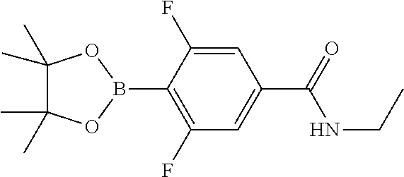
C1(C)(C)C(C)(C)OB(C2=C(F)C=C(C(=O)NCC)C=C2F)O1
